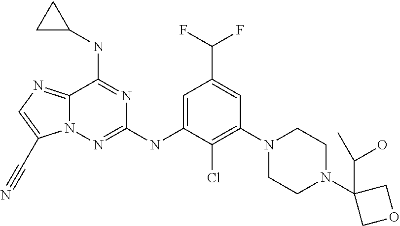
C12=NC=C(C#N)N1N=C(NC1=CC(C(F)F)=CC(N3CCN(C4(C(C)O)COC4)CC3)=C1Cl)N=C2NC1CC1
